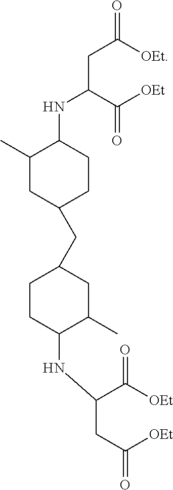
C1(C)CC(CC2CCC(NC(CC([OEt])=O)C([OEt])=O)C(C)C2)CCC1NC(CC([OEt])=O)C([OEt])=O
